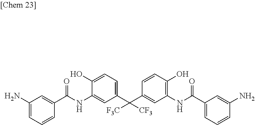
C1(N)=CC=CC(C(NC2=CC(C(C3=CC(NC(=O)C4=CC=CC(N)=C4)=C(O)C=C3)([CF3])[F3C])=CC=C2O)=O)=C1
